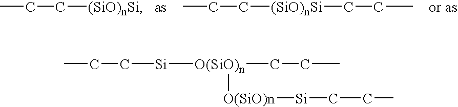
CCC[(SiO)nSi].CCC[(SiO)nSi]CCC.CCC[Si][O(SiO)n](CCC)[O(SiO)n][Si]CCC
